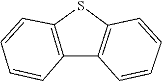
C1=CC=CC2=C1SC1=C2C=CC=C1
